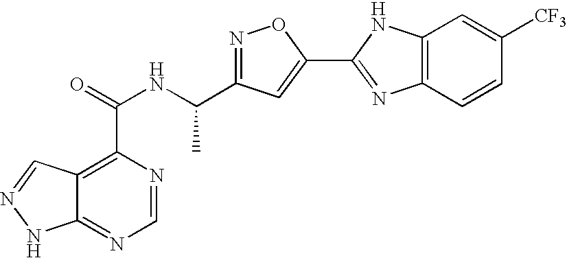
C12=NC=NC(C(=O)NC(C3=NOC(C4=NC5=C(N4)C=C([CF3])C=C5)=C3)C)=C1C=NN2
